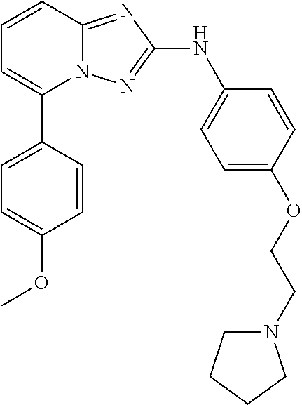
N12C(=NC(NC3=CC=C(OCCN4CCCC4)C=C3)=N1)C=CC=C2C1=CC=C(OC)C=C1
